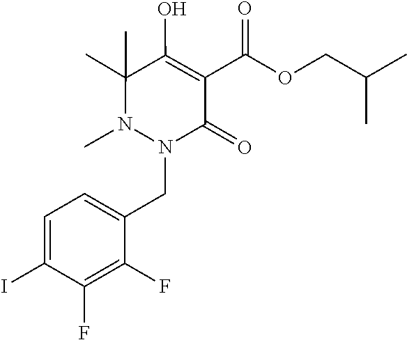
N1(CC2=CC=C(I)C(F)=C2F)N(C)C(C)(C)C(O)=C(C(OCC(C)C)=O)C1=O
